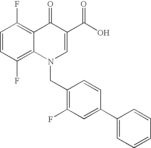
C12=C(F)C=CC(F)=C1C(=O)C(C(O)=O)=CN2CC1=C(F)C=C(C2=CC=CC=C2)C=C1
